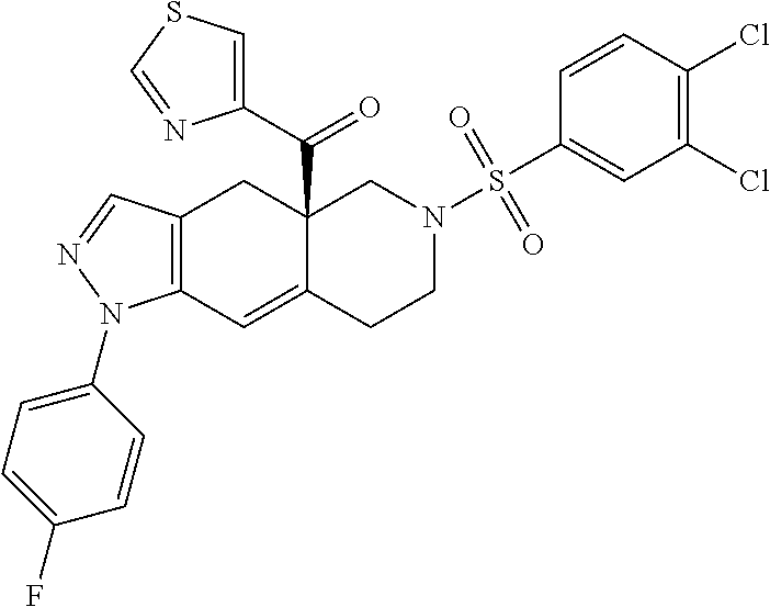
C12=C(C=C3C(C(=O)C4=CSC=N4)(C1)CN(S(=O)(=O)C1=CC(Cl)=C(Cl)C=C1)CC3)N(C1=CC=C(F)C=C1)N=C2
